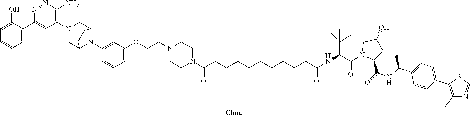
C1=C(O)C(C2=CC(N3CC4N(C5=CC(OCCN6CCN(C(CCCCCCCCCC(NC(C(N7C(C(=O)NC(C8=CC=C(C9=C(C)N=CS9)C=C8)C)CC(O)C7)=O)C(C)(C)C)=O)=O)CC6)=CC=C5)C(C3)CC4)=C(N)N=N2)=CC=C1
